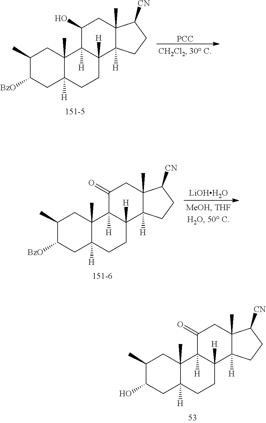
C1(C)C(O)CC2([H])C(C)(C1)C1([H])C([H])(CC2)C2([H])C(C)(CC1=O)C([CN])CC2.C1(C)C([BzO])CC2([H])C(C)(C1)C1([H])C([H])(CC2)C2([H])C(C)(CC1O)C([CN])CC2.[PCC].C1(C)C([BzO])CC2([H])C(C)(C1)C1([H])C([H])(CC2)C2([H])C(C)(CC1=O)C([CN])CC2.[LiOHH2O]
